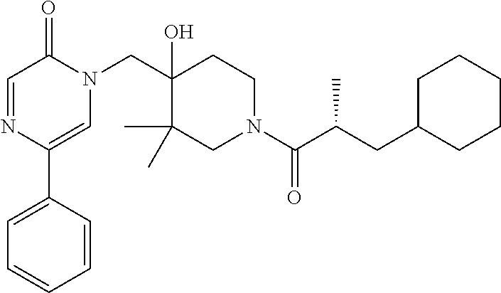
C1(C2=CC=CC=C2)=CN(CC2(O)C(C)(C)CN(C(=O)C(CC3CCCCC3)C)CC2)C(=O)C=N1
